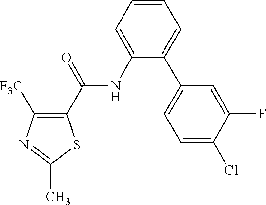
C1=CC=C(NC(C2=C([F3C])N=C(C)S2)=O)C(C2=CC=C(Cl)C(F)=C2)=C1
